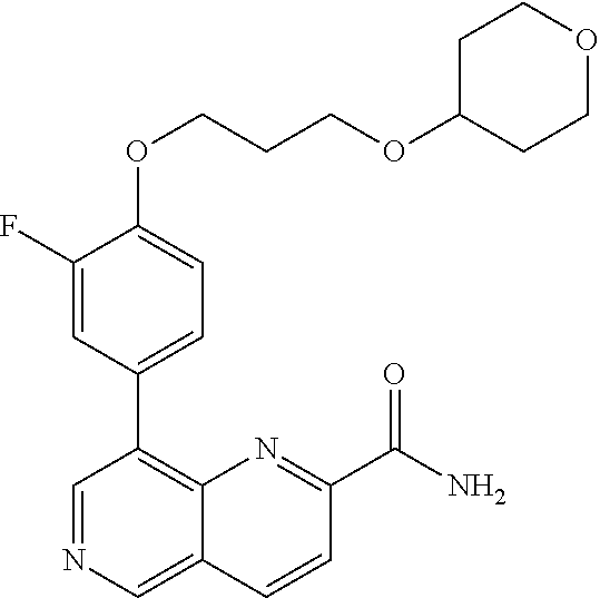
C1(OCCCOC2CCOCC2)=CC=C(C2=C3C(=CN=C2)C=CC(C(N)=O)=N3)C=C1F
